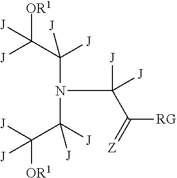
C(N(C(C([J])([OR1])[J])([J])[J])C([J])(C(=[Z])[RG])[J])(C([J])([OR1])[J])([J])[J]
